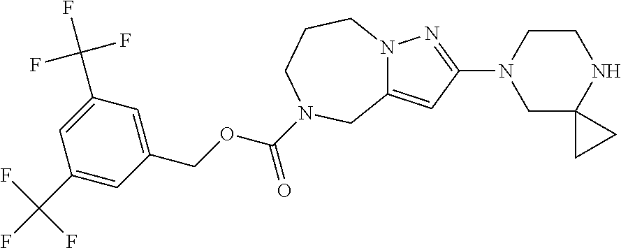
C1(C(F)(F)F)=CC(COC(=O)N2CCCN3C(=CC(N4CC5(NCC4)CC5)=N3)C2)=CC(C(F)(F)F)=C1
